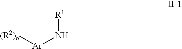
[R1]N[Ar][(R2)o]
